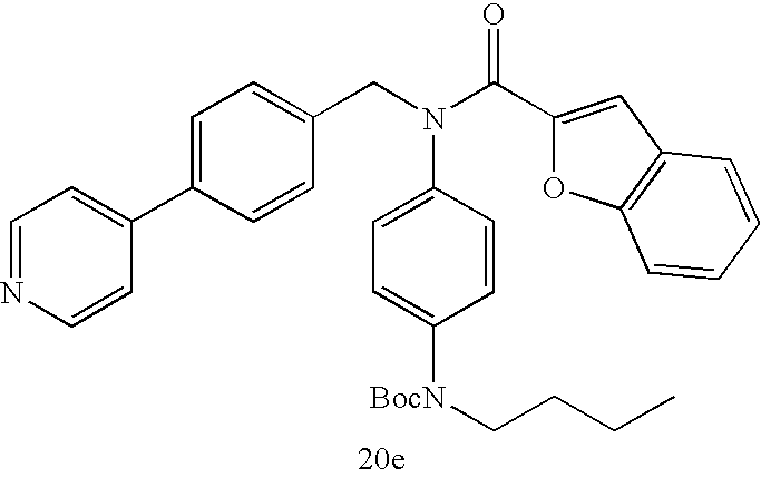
C1=NC=CC(C2=CC=C(CN(C(C3=CC4=C(O3)C=CC=C4)=O)C3=CC=C([BocN]CCCC)C=C3)C=C2)=C1
